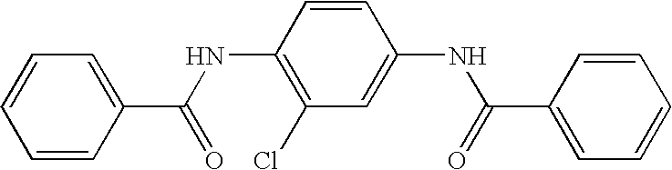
N(C1=C(Cl)C=C(NC(C2=CC=CC=C2)=O)C=C1)C(C1=CC=CC=C1)=O
